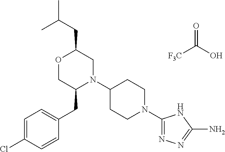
[F3C]C(O)=O.C1=C(Cl)C=CC(CC2N(C3CCN(C4=NN=C(N)N4)CC3)CC(CC(C)C)OC2)=C1
